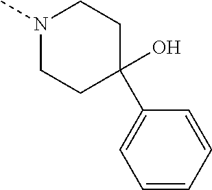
OC1(C2=CC=CC=C2)CCN(C)CC1
